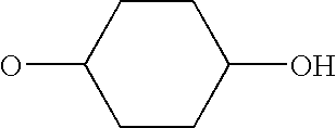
C1(O)CCC(O)CC1
